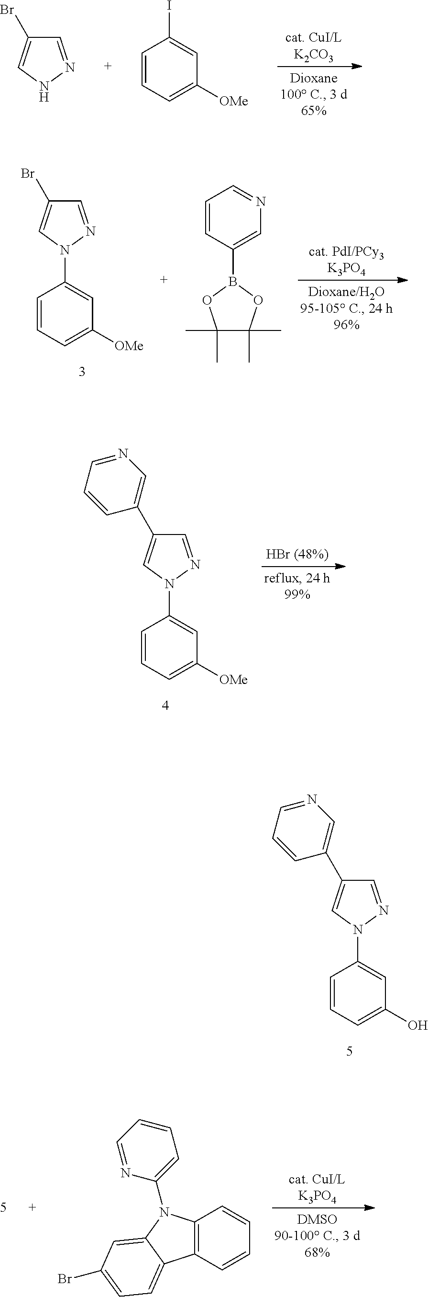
C1=NN(C2=CC([OMe])=CC=C2)C=C1Br.C1(C)(C)C(C)(C)OB(C2=CN=CC=C2)O1.C1=NN(C2=CC(O)=CC=C2)C=C1C1=CN=CC=C1.C1=NN(C2=CC([OMe])=CC=C2)C=C1C1=CN=CC=C1.C1=CC=C([OMe])C=C1I.C1=NNC=C1Br.C12=C(N(C3=CC=CC=N3)C3=CC(Br)=CC=C13)C=CC=C2
